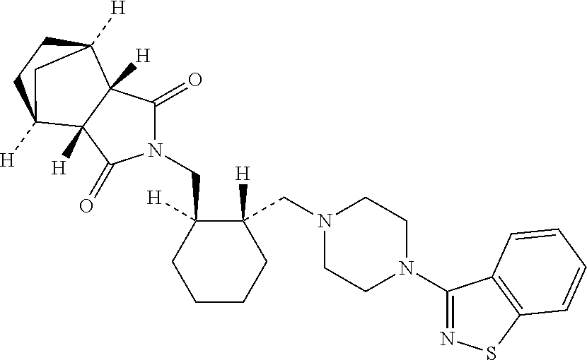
N1(CC2([H])C([H])(CN3CCN(C4=NSC5=C4C=CC=C5)CC3)CCCC2)C(=O)C2([H])C([H])(C1=O)C1([H])CCC2([H])C1
